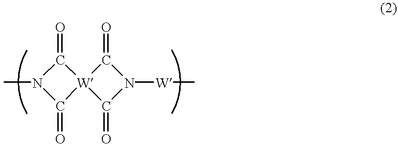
C1(=O)N(C)C(=O)[W]12C(=O)N([W]C)C2=O
